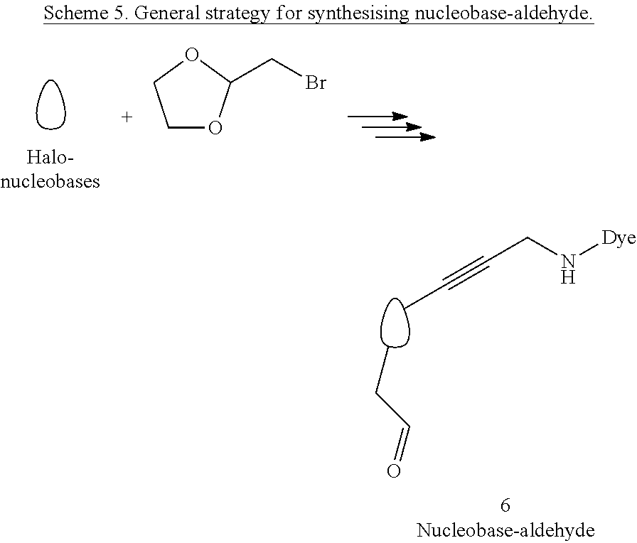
C1OC(CBr)OC1.CCC=O.CC#CCN[Dye]
